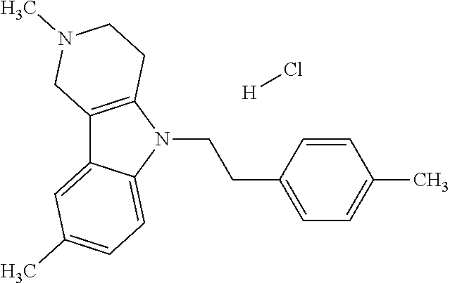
C12=C(N(CCC3=CC=C(C)C=C3)C3=CC=C(C)C=C13)CCN(C)C2.[H]Cl
